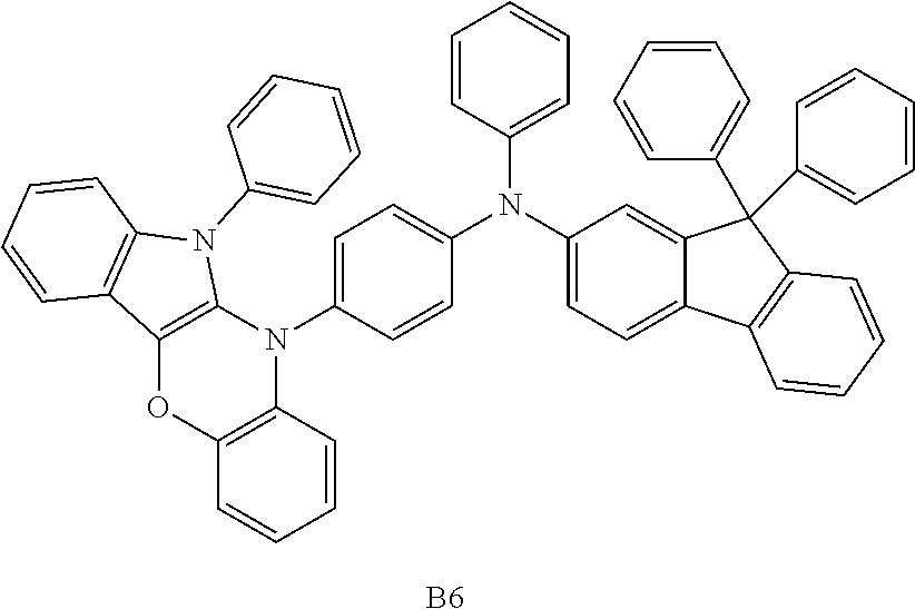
[B6].C1=CC=CC2=C1OC1=C(N2C2=CC=C(N(C3=CC=CC=C3)C3=CC=C4C(=C3)C(C3=CC=CC=C3)(C3=CC=CC=C3)C3=C4C=CC=C3)C=C2)N(C2=CC=CC=C2)C2=C1C=CC=C2
